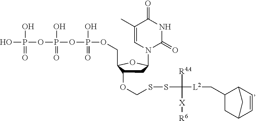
OP(O)(=O)OP(O)(=O)OP(O)(=O)OCC1C(OCSSC([R4A])([L2]CC2CC3C=CC2C3)[X][R6])CC(N2C=C(C)C(=O)NC2=O)O1
